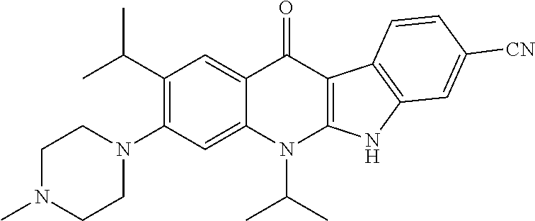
C1(C(C)C)=C(N2CCN(C)CC2)C=C2C(=C1)C(=O)C1=C(N2C(C)C)NC2=C1C=CC([CN])=C2
